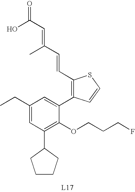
C1(CC)=CC(C2CCCC2)=C(OCCCF)C(C2=C(C=CC(=CC(O)=O)C)SC=C2)=C1
